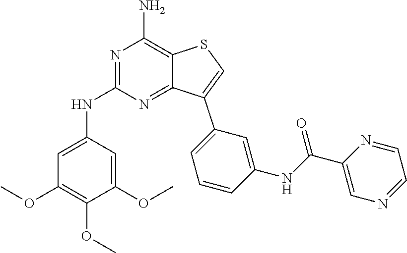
N1=C(NC2=CC(OC)=C(OC)C(OC)=C2)N=C2C(=C1N)SC=C2C1=CC=CC(NC(C2=CN=CC=N2)=O)=C1
